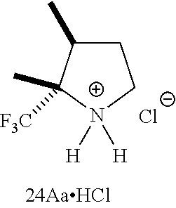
C1C(C)C(C)([F3C])[N+]([H])([H])C1.[Cl-]
